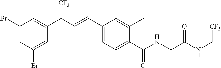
C1=C(Br)C=C(C(C=CC2=CC=C(C(NCC(NC[CF3])=O)=O)C(C)=C2)[CF3])C=C1Br
